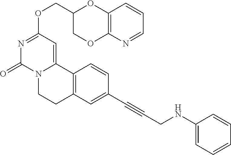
C(OC1=NC(=O)N2C(=C1)C1=C(CC2)C=C(C#CCNC2=CC=CC=C2)C=C1)C1COC2=C(O1)C=CC=N2
